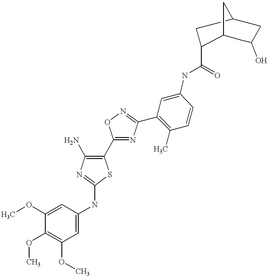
C12CC(O)CCC(CCC1C(NC1=CC(C3=NOC(C4=C(N)N=C(NC5=CC(OC)=C(OC)C(OC)=C5)S4)=N3)=C(C)C=C1)=O)C2
